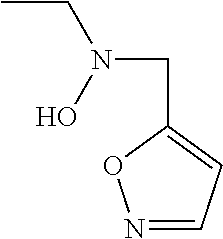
N1=CC=C(CN(CC)O)O1
